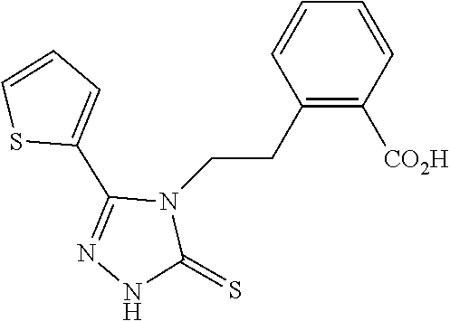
C1=CC(CCN2C(C3=CC=CS3)=NNC2=S)=C([CO2H])C=C1
